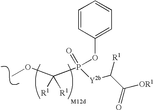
C(P(=O)(OC1=CC=CC=C1)[Y2b]C(C([OR1])=O)[R1])([R1])([R1])OC
